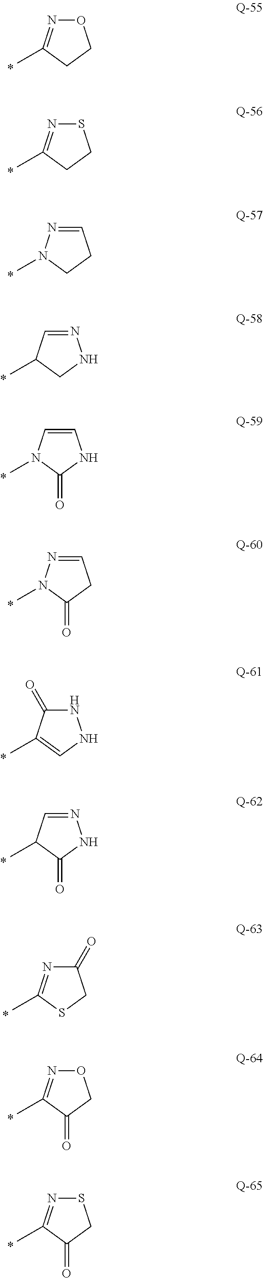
O1N=C(C)CC1.S1N=C(C)CC1.C1=NN(C)CC1.N1=CC(C)CN1.C1=CN(C)C(=O)N1.C1=NN(C)C(=O)C1.N1C(=O)C(C)=CN1.N1=CC(C)C(=O)N1.O1N=C(C)C(=O)C1.S1N=C(C)C(=O)C1.C1(=O)N=C(C)SC1
